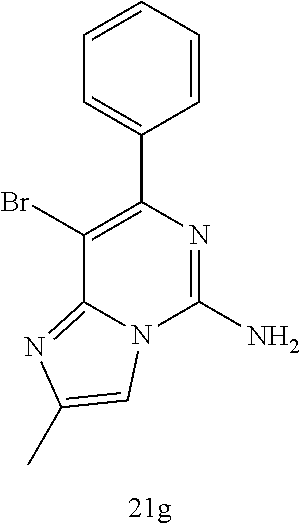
BrC1=C(C2=CC=CC=C2)N=C(N)N2C1=NC(C)=C2
